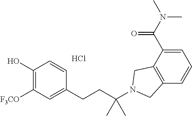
C1(O)=C([F3CO])C=C(CCC(N2CC3=C(C2)C(C(N(C)C)=O)=CC=C3)(C)C)C=C1.Cl
